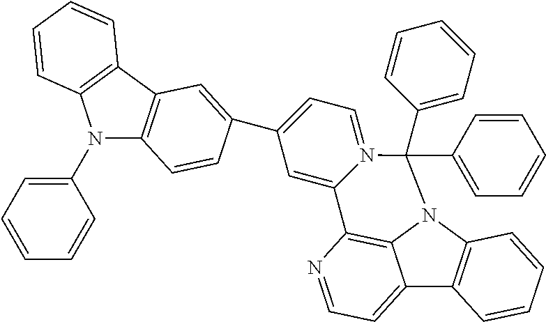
C12=CC=NC3=C1N(C1=C2C=CC=C1)C(C1=CC=CC=C1)(C1=CC=CC=C1)N1=CC=C(C2=CC4=C(N(C5=CC=CC=C5)C5=C4C=CC=C5)C=C2)C=C31
